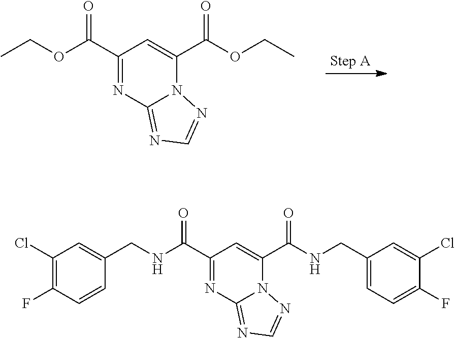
C1(C(OCC)=O)=NC2=NC=NN2C(C(OCC)=O)=C1.C1(C(NCC2=CC(Cl)=C(F)C=C2)=O)=NC2=NC=NN2C(C(NCC2=CC=C(F)C(Cl)=C2)=O)=C1
